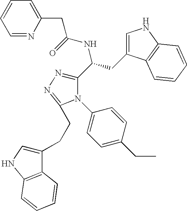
C1(C(CC2=CNC3=C2C=CC=C3)NC(=O)CC2=CC=CC=N2)=NN=C(CCC2=CNC3=C2C=CC=C3)N1C1=CC=C(CC)C=C1
